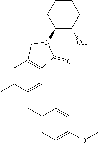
C1(N2C(=O)C3=C(C=C(C)C(CC4=CC=C(OC)C=C4)=C3)C2)C(O)CCCC1
